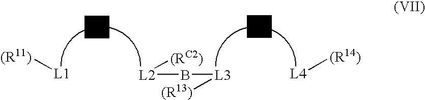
[(R11)][L1].[L2](B[L3][(R13)])[(RC2)].[L4][(R14)]
